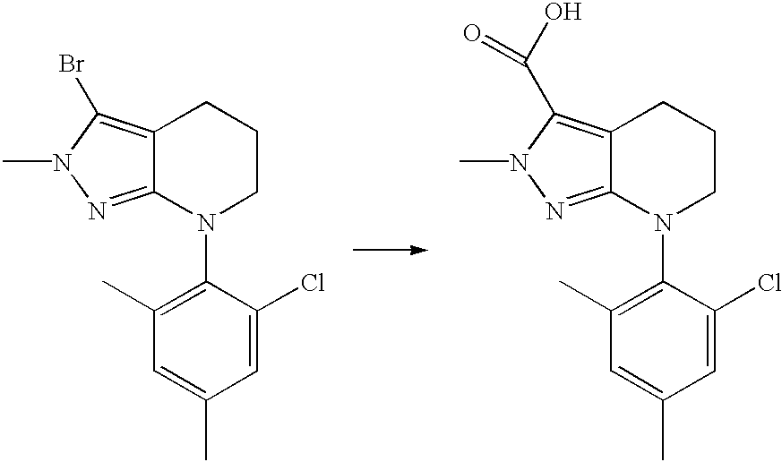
C1(C)=C(N2CCCC3=C(Br)N(C)N=C23)C(Cl)=CC(C)=C1.C1(C)=C(N2CCCC3=C(C(O)=O)N(C)N=C23)C(Cl)=CC(C)=C1
